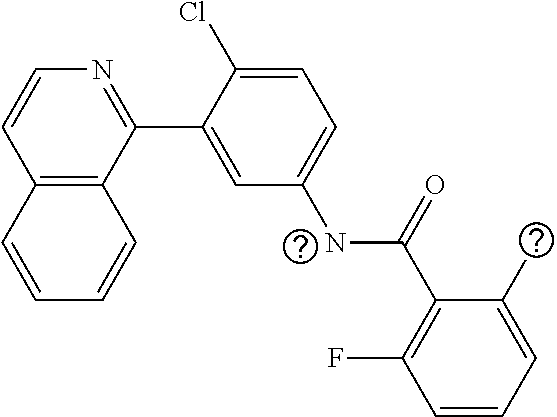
C12=C(C(C3=CC(NC(C4=C(F)C=CC=C4C)=O)=CC=C3Cl)=NC=C1)C=CC=C2
